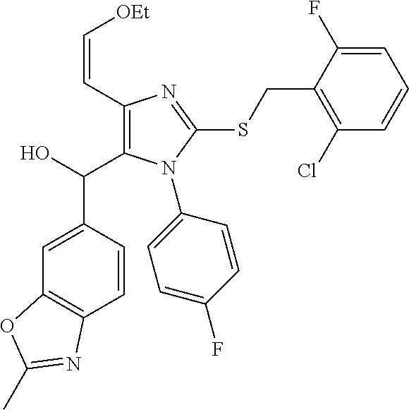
C1(C=C[OEt])=C(C(O)C2=CC3=C(C=C2)N=C(C)O3)N(C2=CC=C(F)C=C2)C(SCC2=C(Cl)C=CC=C2F)=N1
